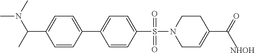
C1=CC(C2=CC=C(S(=O)(=O)N3CC=C(C(=O)C)CC3)C=C2)=CC=C1C(C)N(C)C.[NHOH]
